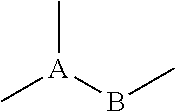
C[A](BC)C
